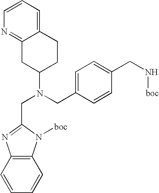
N(CC1=CC=C(CN[boc])C=C1)(C1CCC2=CC=CN=C2C1)CC1=NC2=C(C=CC=C2)N1[boc]
